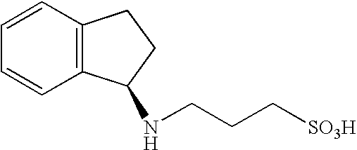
C1=CC2=C(C=C1)C(NCCC[SO3H])CC2
